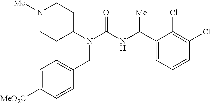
N1([Me])CCC(N(C(=O)NC(C2=CC=CC(Cl)=C2Cl)[Me])CC2=CC=C([MeO2C])C=C2)CC1
